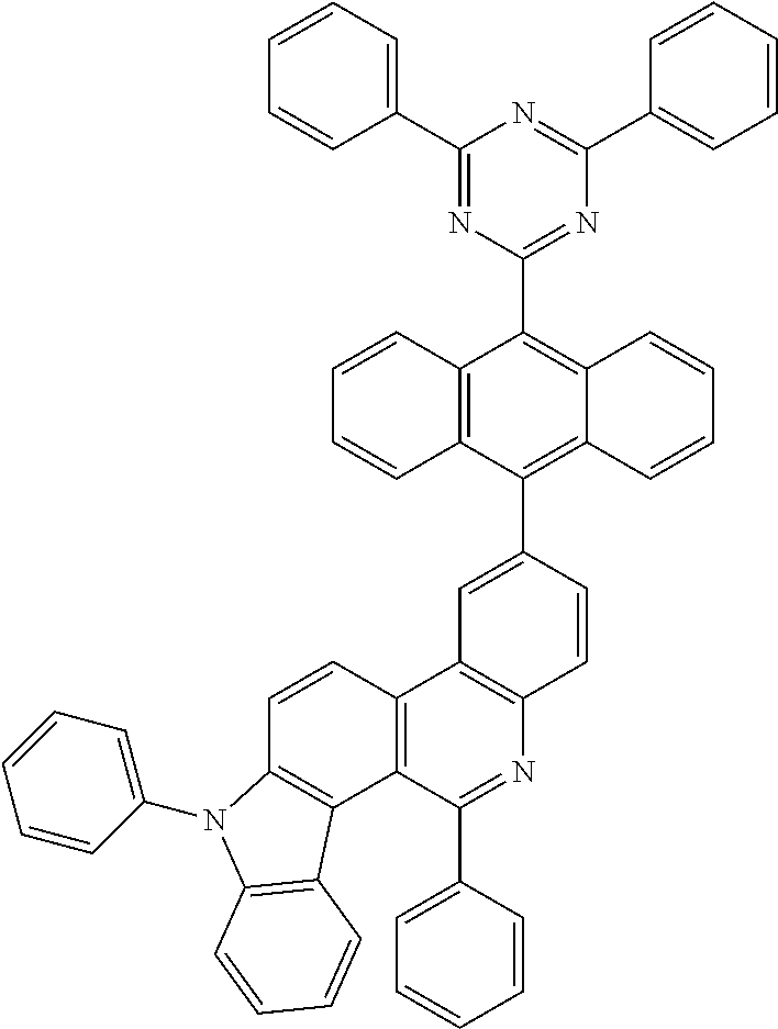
C1=CC2=C(C3=C1N(C1=CC=CC=C1)C1=C3C=CC=C1)C(C1=CC=CC=C1)=NC1=C2C=C(C2=C3C(=C(C4=NC(C5=CC=CC=C5)=NC(C5=CC=CC=C5)=N4)C4=C2C=CC=C4)C=CC=C3)C=C1
